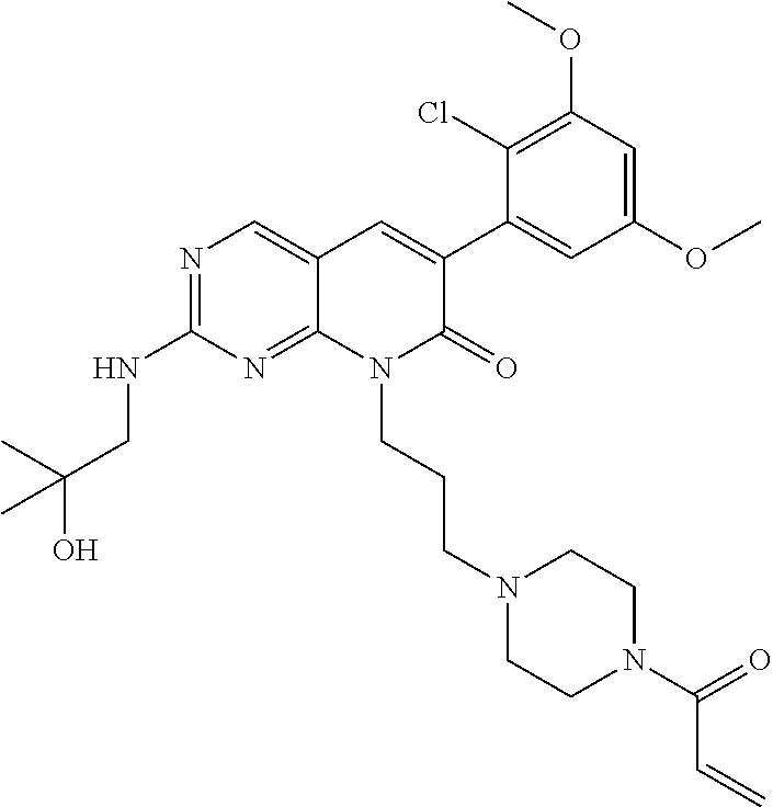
C1(NCC(O)(C)C)=NC=C2C(=N1)N(CCCN1CCN(C(C=C)=O)CC1)C(=O)C(C1=CC(OC)=CC(OC)=C1Cl)=C2
